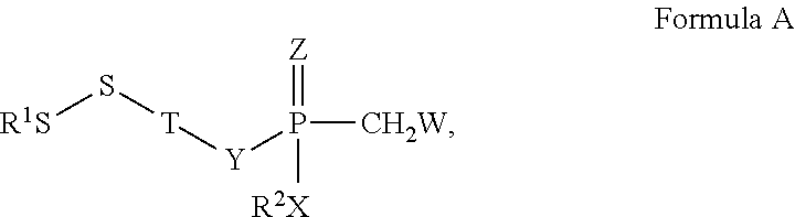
[Z]=P([R2X])([Y][T]S[R1S])[CH2W]
